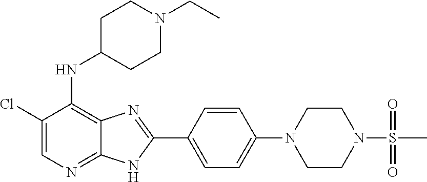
C1(Cl)=CN=C2C(=C1NC1CCN(CC)CC1)N=C(C1=CC=C(N3CCN(S(C)(=O)=O)CC3)C=C1)N2
